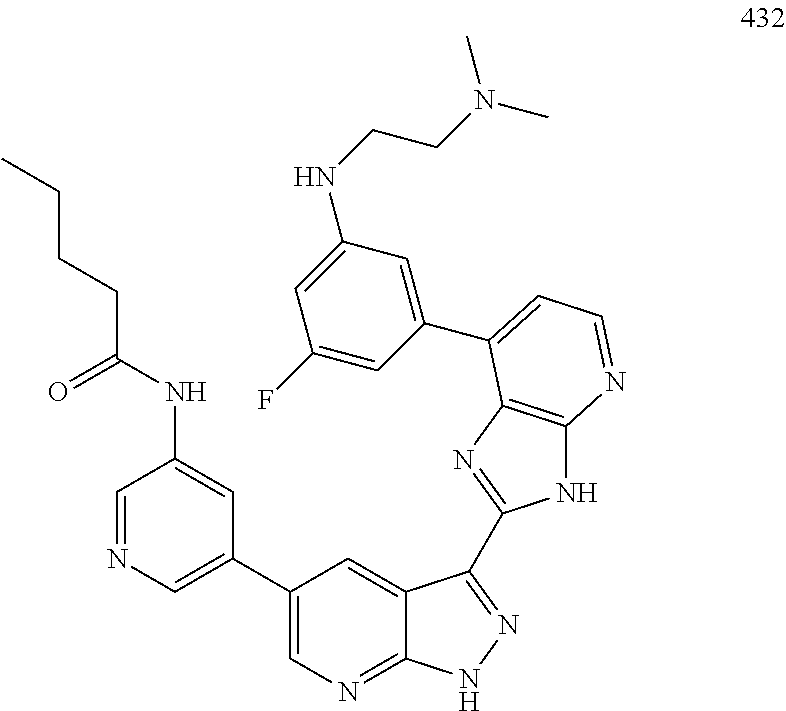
C1=NC=C(C2=CN=C3C(=C2)C(C2=NC4=C(N2)N=CC=C4C2=CC(NCCN(C)C)=CC(F)=C2)=NN3)C=C1NC(CCCC)=O
